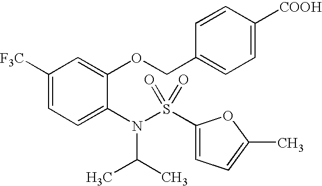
C1([F3C])=CC=C(N(C(C)C)S(=O)(=O)C2=CC=C(C)O2)C(OCC2=CC=C([COOH])C=C2)=C1
